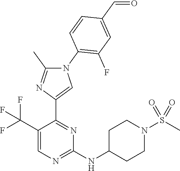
C1(C(F)(F)F)=CN=C(NC2CCN(S(C)(=O)=O)CC2)N=C1C1=CN(C2=C(F)C=C(C=O)C=C2)C(C)=N1
